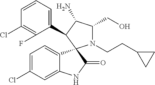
C1(Cl)=C(F)C(C2C(N)C(CO)N(CCC3CC3)C23C2=CC=C(Cl)C=C2NC3=O)=CC=C1
